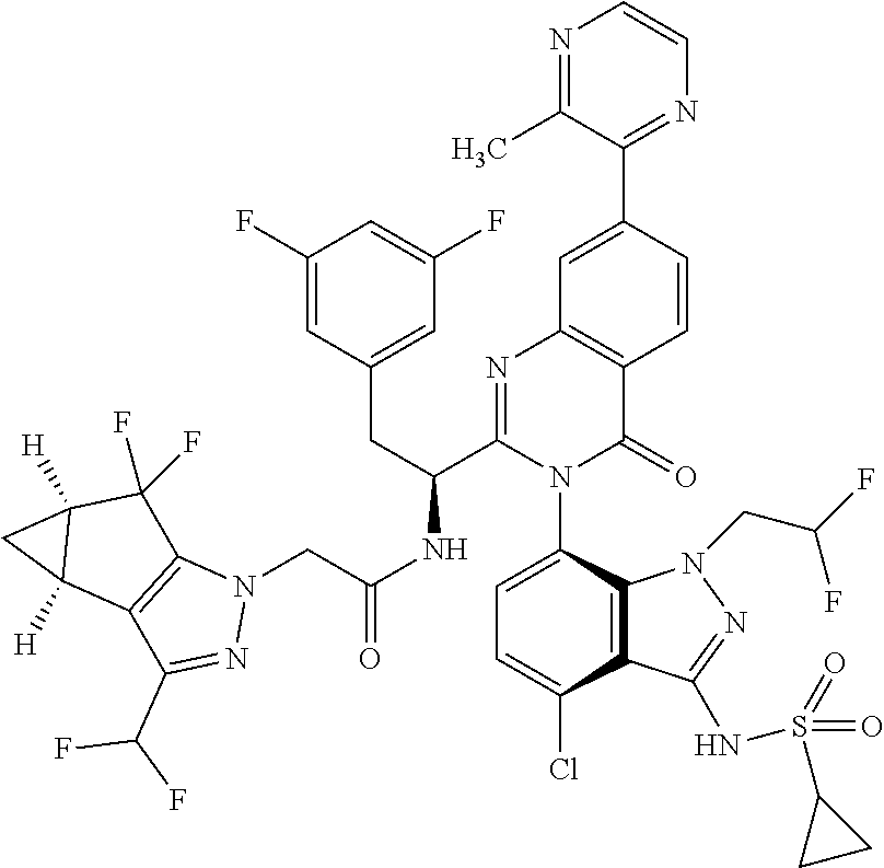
N1=C(C)C(C2=CC3=C(C=C2)C(=O)N(C2=CC=C(Cl)C4=C2N(CC(F)F)N=C4NS(=O)(=O)C2CC2)C(C(CC2=CC(F)=CC(F)=C2)NC(=O)CN2C4=C(C(C(F)F)=N2)C2([H])C([H])(C4(F)F)C2)=N3)=NC=C1
